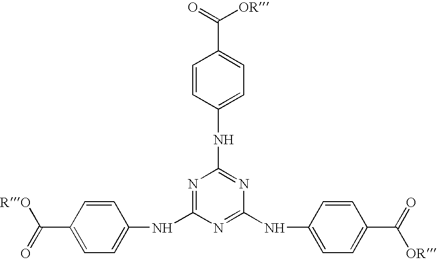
C1=CC(NC2=NC(NC3=CC=C(C(=O)[OR])C=C3)=NC(NC3=CC=C(C([RO])=O)C=C3)=N2)=CC=C1C(=O)[OR]
